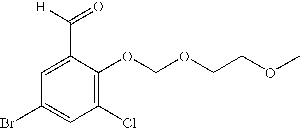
C1(C(=O)[H])=CC(Br)=CC(Cl)=C1OCOCCOC
